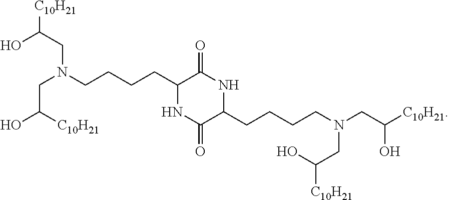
C(C(O)[C10H21])N(CCCCC1NC(=O)C(CCCCN(CC([C10H21])O)CC([C10H21])O)NC1=O)CC([C10H21])O
